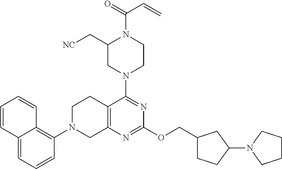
C12=CC=CC(N3CC4=C(CC3)C(N3CCN(C(=O)C=C)C(C[NC])C3)=NC(OCC3CCC(N5CCCC5)C3)=N4)=C1C=CC=C2
